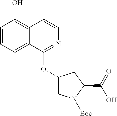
C1=CC=C2C(=C1O)C=CN=C2OC1CN([Boc])C(C(=O)O)C1
